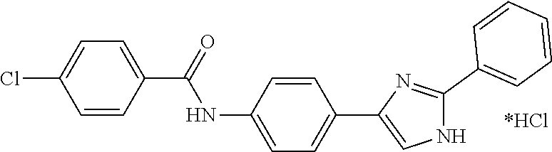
ClC1=CC=C(C(=O)NC2=CC=C(C3=CNC(C4=CC=CC=C4)=N3)C=C2)C=C1.[*HCl]
